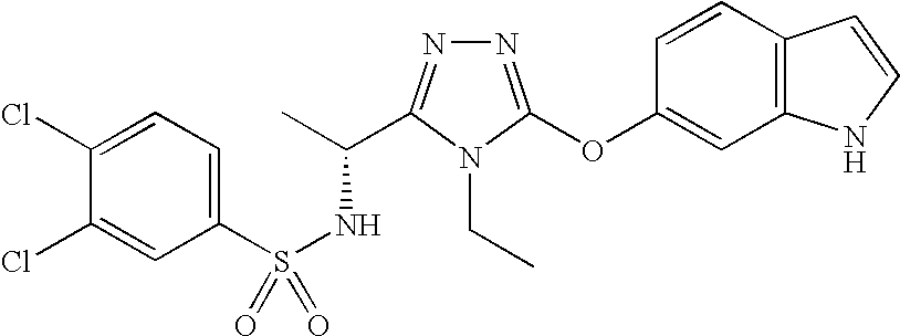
N1=C(OC2=CC3=C(C=C2)C=CN3)N(CC)C(C(C)NS(=O)(C2=CC=C(Cl)C(Cl)=C2)=O)=N1
